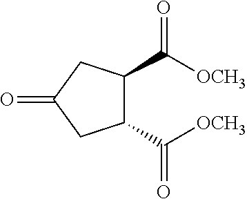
C1(C(=O)[OCH3])C(C(=O)[OCH3])CC(=O)C1
